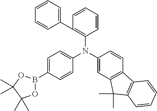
C1=CC(C2=CC=CC=C2)=C(N(C2=CC=C(B3OC(C)(C)C(C)(C)O3)C=C2)C2=CC3=C(C=C2)C2=C(C3(C)C)C=CC=C2)C=C1
